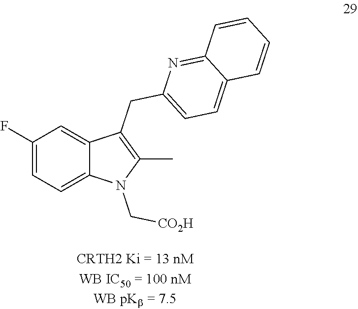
C1(F)=CC=C2C(=C1)C(CC1=CC=C3C(=N1)C=CC=C3)=C(C)N2C[CO2H]
